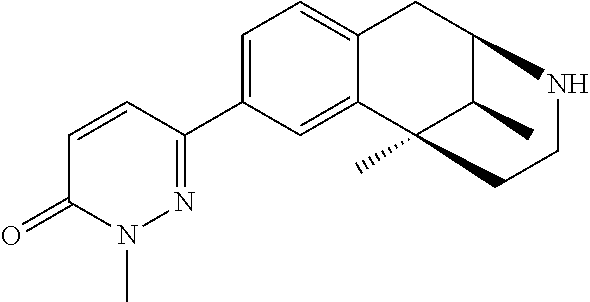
C1=C(C2=NN(C)C(=O)C=C2)C=C2C(=C1)CC1C(C)C2(C)CCN1
